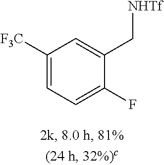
C1=C(F)C(C[NHTf])=CC([F3C])=C1
